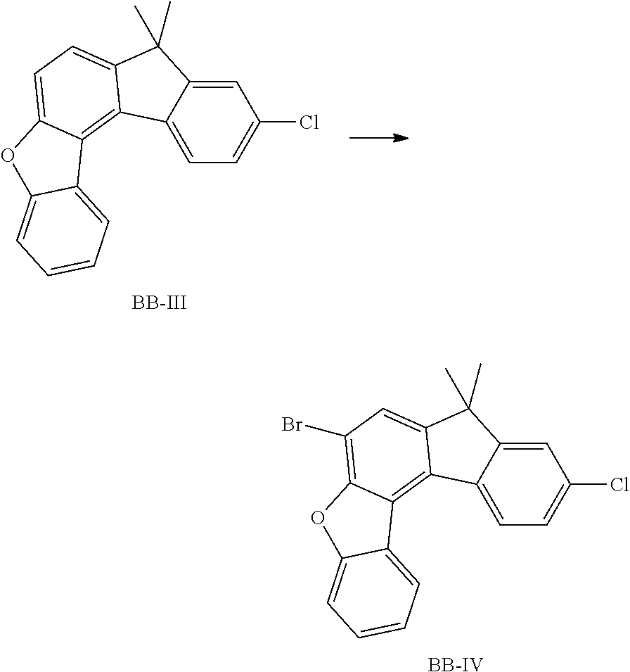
[BB-IV].C12=C3C(=C(Br)C=C1C(C)(C)C1=CC(Cl)=CC=C21)OC1=CC=CC=C31.[BB-III].C12=C3C(=CC=C1C(C)(C)C1=CC(Cl)=CC=C21)OC1=CC=CC=C31
